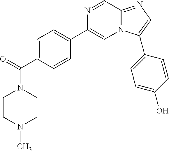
C1=C(C(=O)N2CCN(C)CC2)C=CC(C2=CN3C(=NC=C3C3=CC=C(O)C=C3)C=N2)=C1
